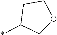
C1C(*)COC1
